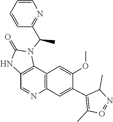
O=C1N(C(C2=NC=CC=C2)C)C2=C(N1)C=NC1=C2C=C(OC)C(C2=C(C)O=NC2C)=C1
